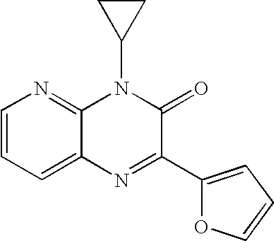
C1=CC=C2C(=N1)N(C1CC1)C(=O)C(C1=CC=CO1)=N2
